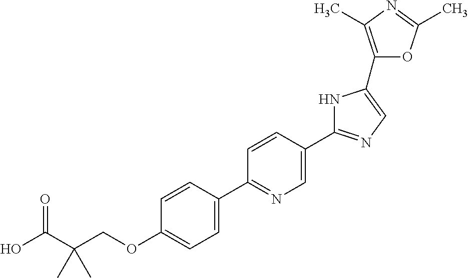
OC(C(COC1=CC=C(C2=NC=C(C3=NC=C(C4=C(C)N=C(C)O4)N3)C=C2)C=C1)(C)C)=O
